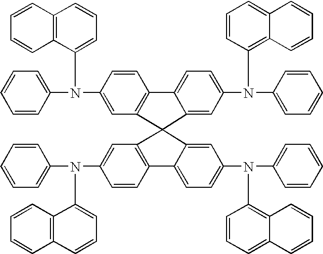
C1=CC=C(N(C2=CC=CC3=C2C=CC=C3)C2=CC3=C(C=C2)C2=CC=C(N(C4=C5C(=CC=C4)C=CC=C5)C4=CC=CC=C4)C=C2C32C3=C(C=CC(N(C4=CC=CC=C4)C4=CC=CC5=C4C=CC=C5)=C3)C3=CC=C(N(C4=C5C(=CC=C4)C=CC=C5)C4=CC=CC=C4)C=C32)C=C1
